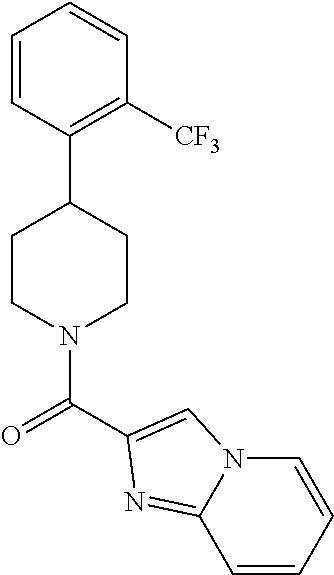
C1CN(C(=O)C2=CN3C=CC=CC3=N2)CCC1C1=C([CF3])C=CC=C1
